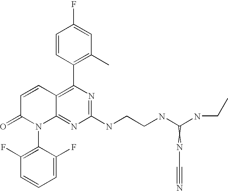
C12=C(C3=C(C)C=C(F)C=C3)N=C(NCCNC(NCC)=NC#N)N=C1N(C1=C(F)C=CC=C1F)C(=O)C=C2
